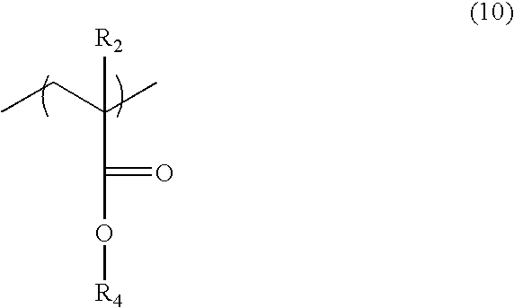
CCC(C)(C(O[R4])=O)[R2]
